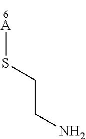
C(CN)S[A]
